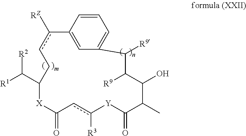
C1=CC2=CC(=C1)C([R9])C([R9])C(O)C(C)C(=O)[Y]c([R3])cC(=O)[X]C(C([R1])[R2])Ccc2[RZ]
